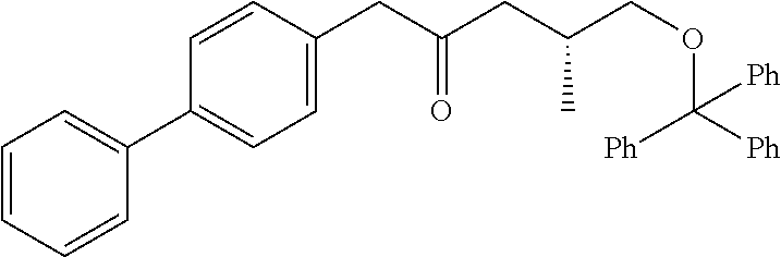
C1=CC=CC(C2=CC=C(CC(CC(COC([Ph])([Ph])[Ph])C)=O)C=C2)=C1
